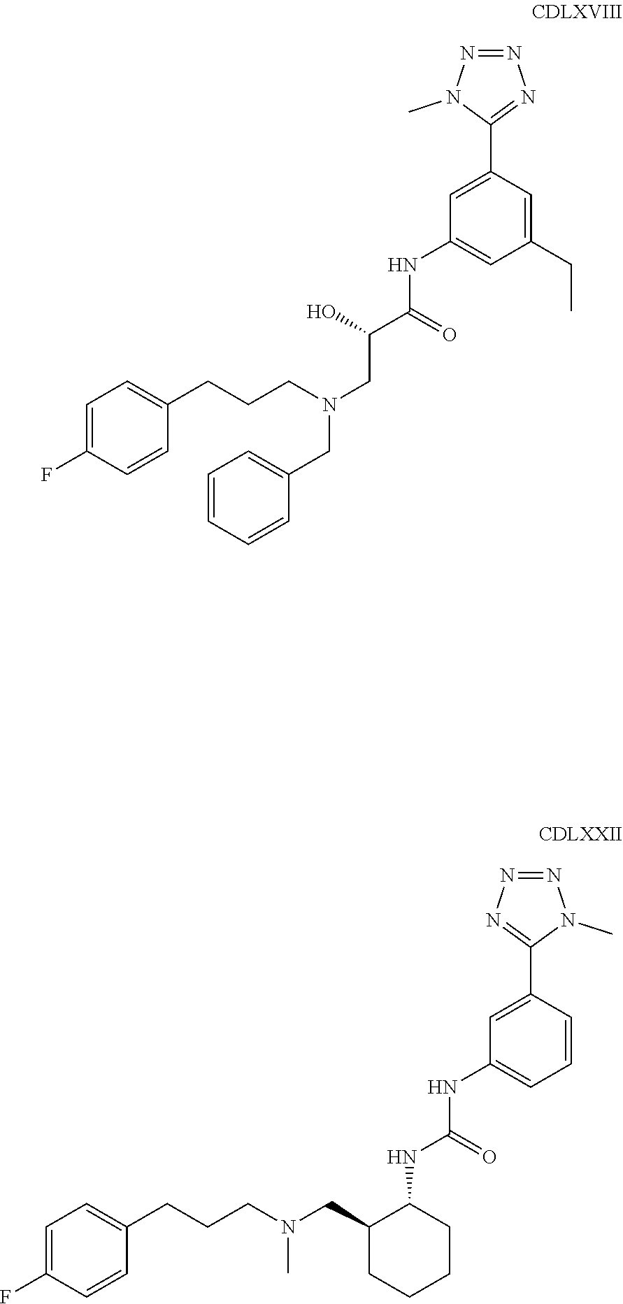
C1(NC(=O)NC2=CC=CC(C3=NN=NN3C)=C2)C(CN(CCCC2=CC=C(F)C=C2)C)CCCC1.C(C(=O)NC1=CC(CC)=CC(C2=NN=NN2C)=C1)(CN(CCCC1=CC=C(F)C=C1)CC1=CC=CC=C1)O
